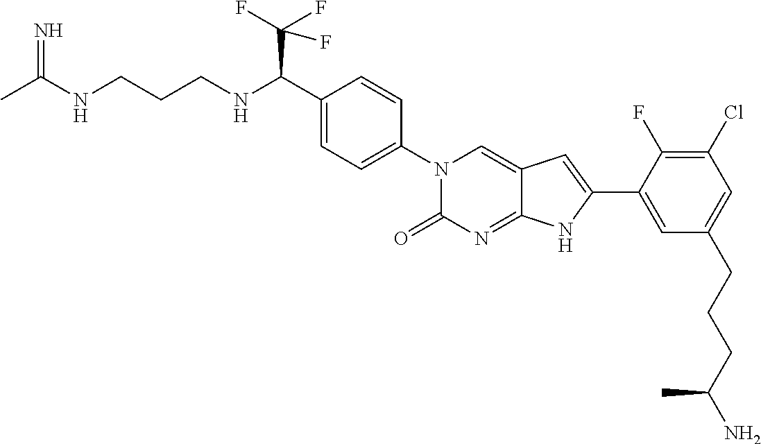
CC(NCCCNC(C1=CC=C(N2C(=O)N=C3C(=C2)C=C(C2=CC(CCCC(N)C)=CC(Cl)=C2F)N3)C=C1)C(F)(F)F)=N
